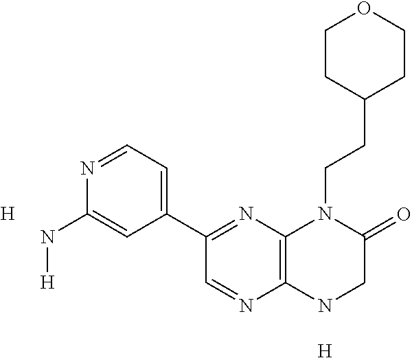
C1=NC2=C(N=C1C1=CC=NC(N[H])=C1)N(CCC1CCOCC1)C(=O)CN2.[H].[H]
